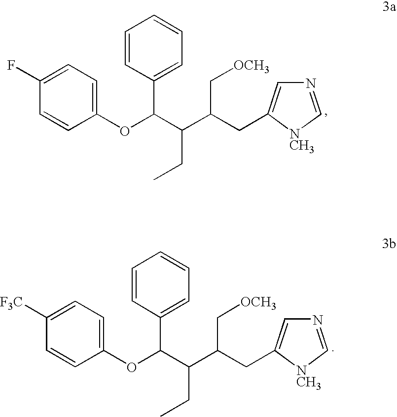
C1(F)=CC=C(OC(C2=CC=CC=C2)C(CC)C(C[OCH3])CC2=CN=C[NCH3]2)C=C1.C1([F3C])=CC=C(OC(C2=CC=CC=C2)C(CC)C(C[OCH3])CC2=CN=C[NCH3]2)C=C1
